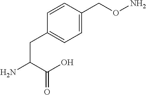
C1=CC(CON)=CC=C1CC(N)C(O)=O
